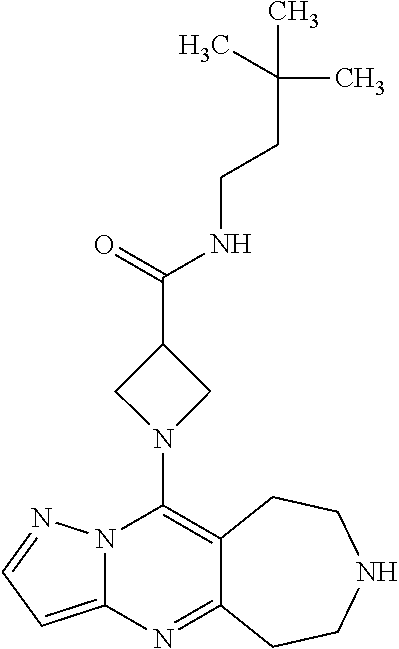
C12=C(N3CC(C(=O)NCCC(C)(C)C)C3)N3C(=CC=N3)N=C1CCNCC2
